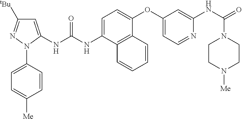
C1=C(NC(NC2=CC([tBu])=NN2C2=CC=C([Me])C=C2)=O)C2=C(C(OC3=CC=NC(NC(=O)N4CCN([Me])CC4)=C3)=C1)C=CC=C2
